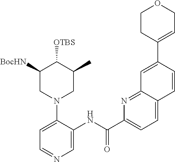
C1=C(N2CC(C)C([OTBS])C([BocHN])C2)C(NC(C2=CC=C3C(=N2)C=C(C2=CCOCC2)C=C3)=O)=CN=C1
